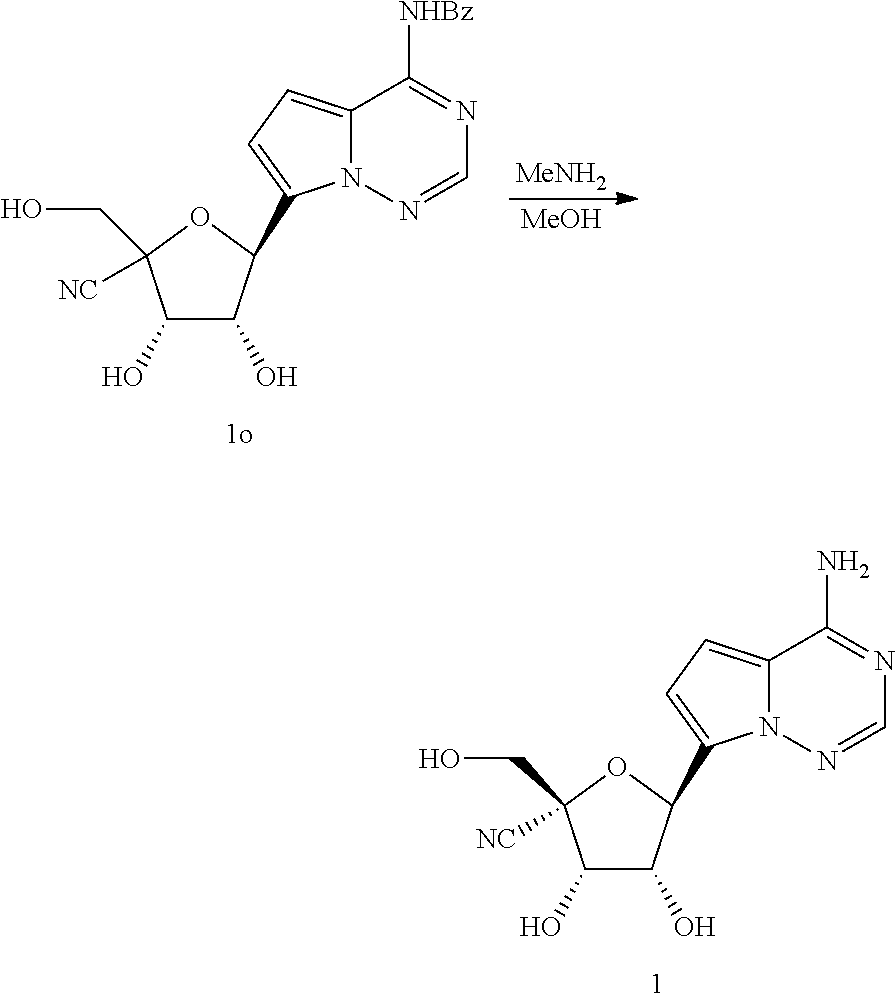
C1(O)C(O)C(C2=CC=C3N2N=CN=C3[NHBz])OC1([NC])CO.[MeNH2].[MeOH].C1(O)C(O)C(C2=CC=C3N2N=CN=C3N)OC1([NC])CO
